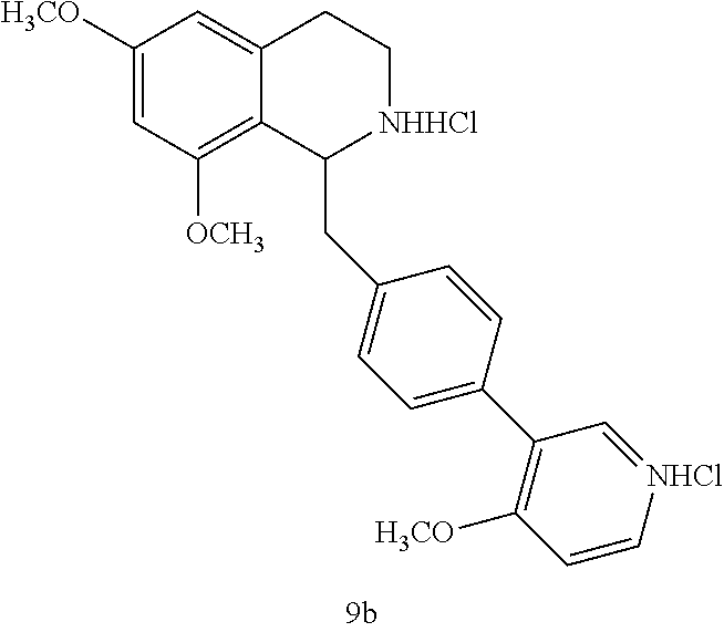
C1([H3CO])=CC([OCH3])=C2C(=C1)CC[NHHCl]C2CC1=CC=C(C2=C([H3CO])C=C[NHCl]=C2)C=C1
